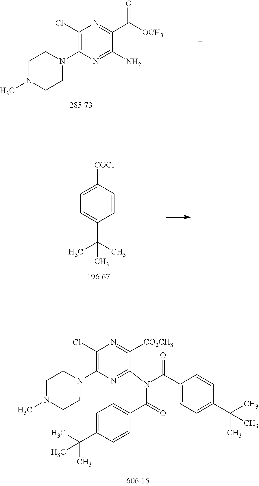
C1(Cl)=C(N2CCN(C)CC2)N=C(N)C(C([OCH3])=O)=N1.C1([COCl])=CC=C(C(C)(C)C)C=C1.C1(Cl)=C(N2CCN(C)CC2)N=C(N(C(=O)C2=CC=C(C(C)(C)C)C=C2)C(C2=CC=C(C(C)(C)C)C=C2)=O)C([CO2CH3])=N1
